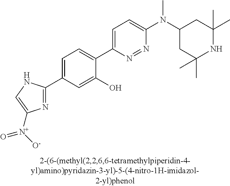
C1(C2=NC([N+]([O-])=O)=CN2)=CC=C(C2=CC=C(N(C3CC(C)(C)NC(C)(C)C3)C)N=N2)C(O)=C1
